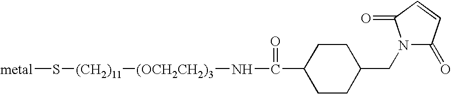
N1(CC2CCC(C(N[(OCH2CH2)3][(CH2)11]S[metal])=O)CC2)C(=O)C=CC1=O
